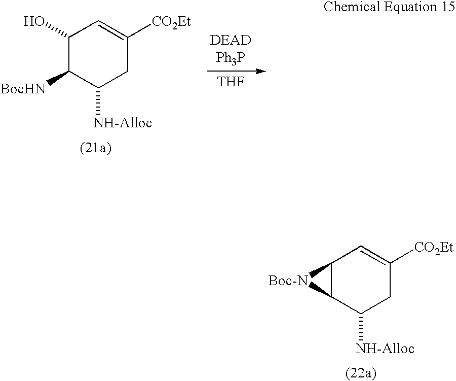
C1(O)C([BocHN])C([NH-Alloc])CC([CO2Et])=C1.[DEADPh3P].[THF].C12C(C([NH-Alloc])CC([CO2Et])=C1)[Boc-N]2
